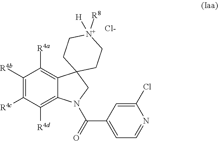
C1([R4b])=C([R4c])C([R4d])=C2C(=C1[R4a])C1(CN2C(=O)C2=CC=NC(Cl)=C2)CC[N+]([R8])([H])CC1.[Cl-]
